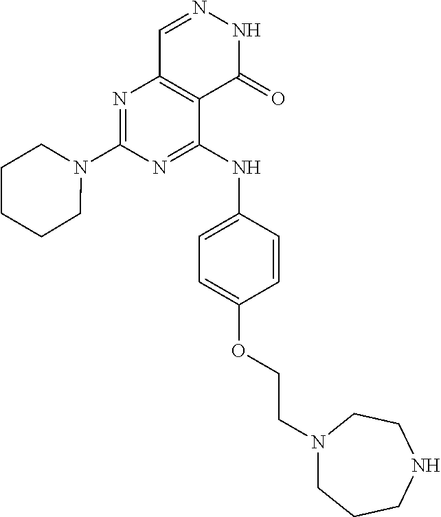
N1=C(N2CCCCC2)N=C(NC2=CC=C(OCCN3CCCNCC3)C=C2)C2=C1C=NNC2=O
